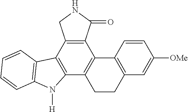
C12=C(C3=C(C4=C1C1=C(CC4)C=C([OMe])C=C1)N([H])C1=C3C=CC=C1)CNC2=O
